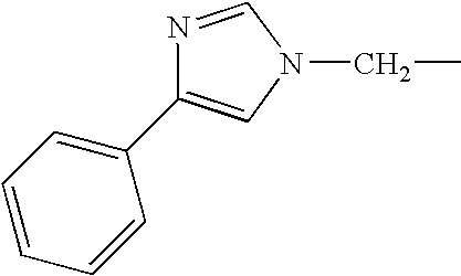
C1=CC(C2=CN(CC)C=N2)=CC=C1
